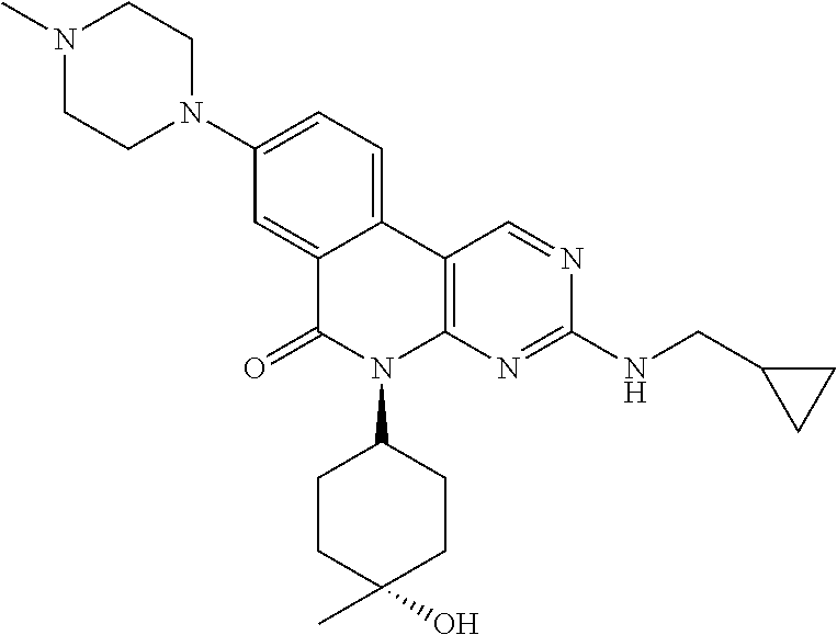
C1(N2CCN(C)CC2)=CC=C2C(=C1)C(=O)N(C1CCC(O)(C)CC1)C1=C2C=NC(NCC2CC2)=N1
